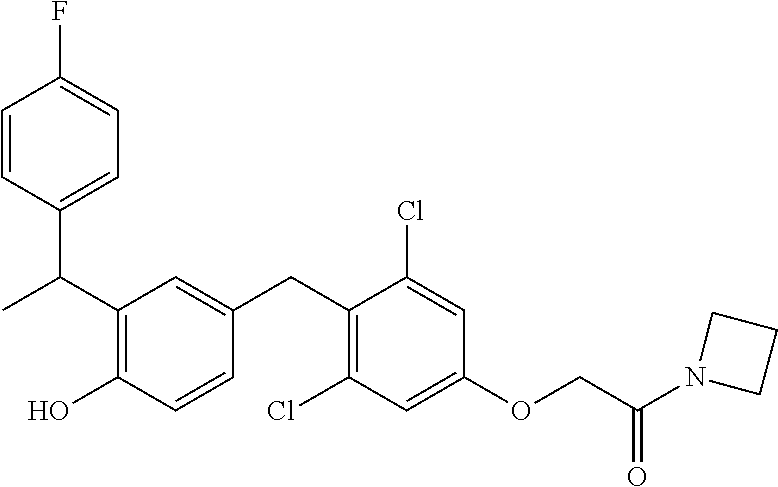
C(C1=C(O)C=CC(CC2=C(Cl)C=C(OCC(=O)N3CCC3)C=C2Cl)=C1)(C)C1=CC=C(F)C=C1
